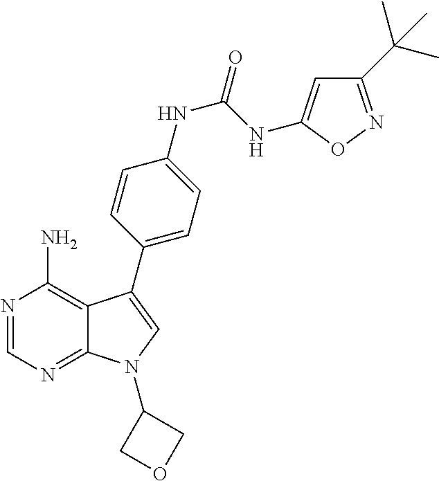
N1=CN=C2C(=C1N)C(C1=CC=C(NC(NC3=CC(C(C)(C)C)=NO3)=O)C=C1)=CN2C1COC1
